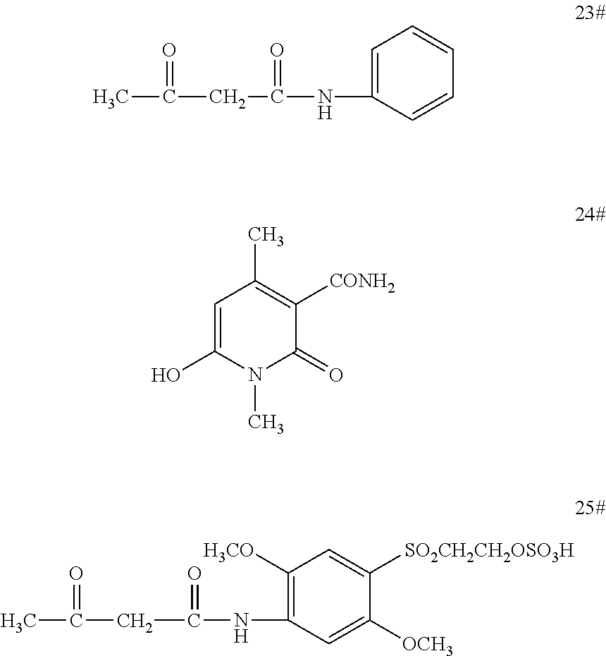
CC(=O)CC(=O)NC1=CC=CC=C1.C1=C(O)N(C)C(=O)C([CONH2])=C1C.C1([H3CO])=C(NC(=O)CC(=O)C)C=C([OCH3])C([SO2CH2CH2OSO3H])=C1
